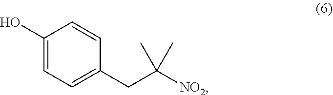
C1(O)=CC=C(CC([NO2])(C)C)C=C1
